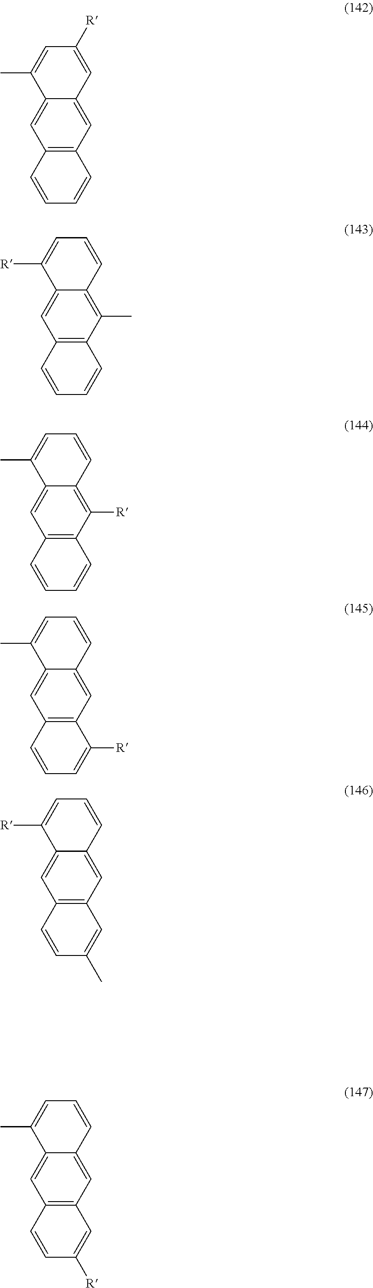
C12=CC3=C(C=C1C=C([R])C=C2C)C=CC=C3.C12=CC3=C(C(C)=C1C=CC=C2[R])C=CC=C3.C12=CC3=C(C([R])=C1C=CC=C2C)C=CC=C3.C12=CC3=C(C=C1C=CC=C2C)C([R])=CC=C3.C12=CC3=C(C=C1C=CC=C2[R])C=C(C)C=C3.C12=CC3=C(C=C1C=CC=C2C)C=C([R])C=C3
